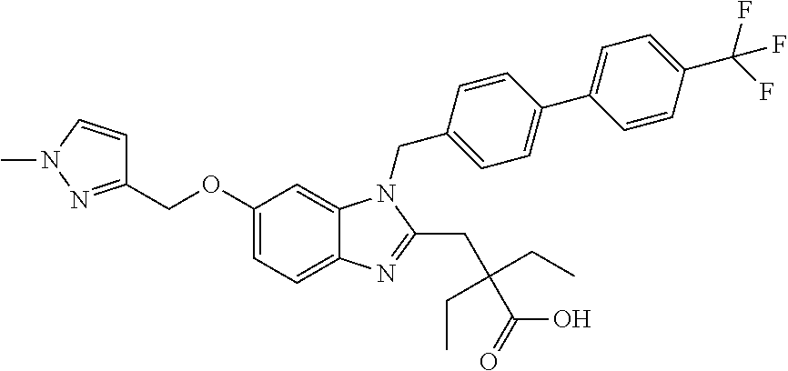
C1(OCC2=NN(C)C=C2)=CC=C2C(=C1)N(CC1=CC=C(C3=CC=C(C(F)(F)F)C=C3)C=C1)C(CC(CC)(CC)C(=O)O)=N2
